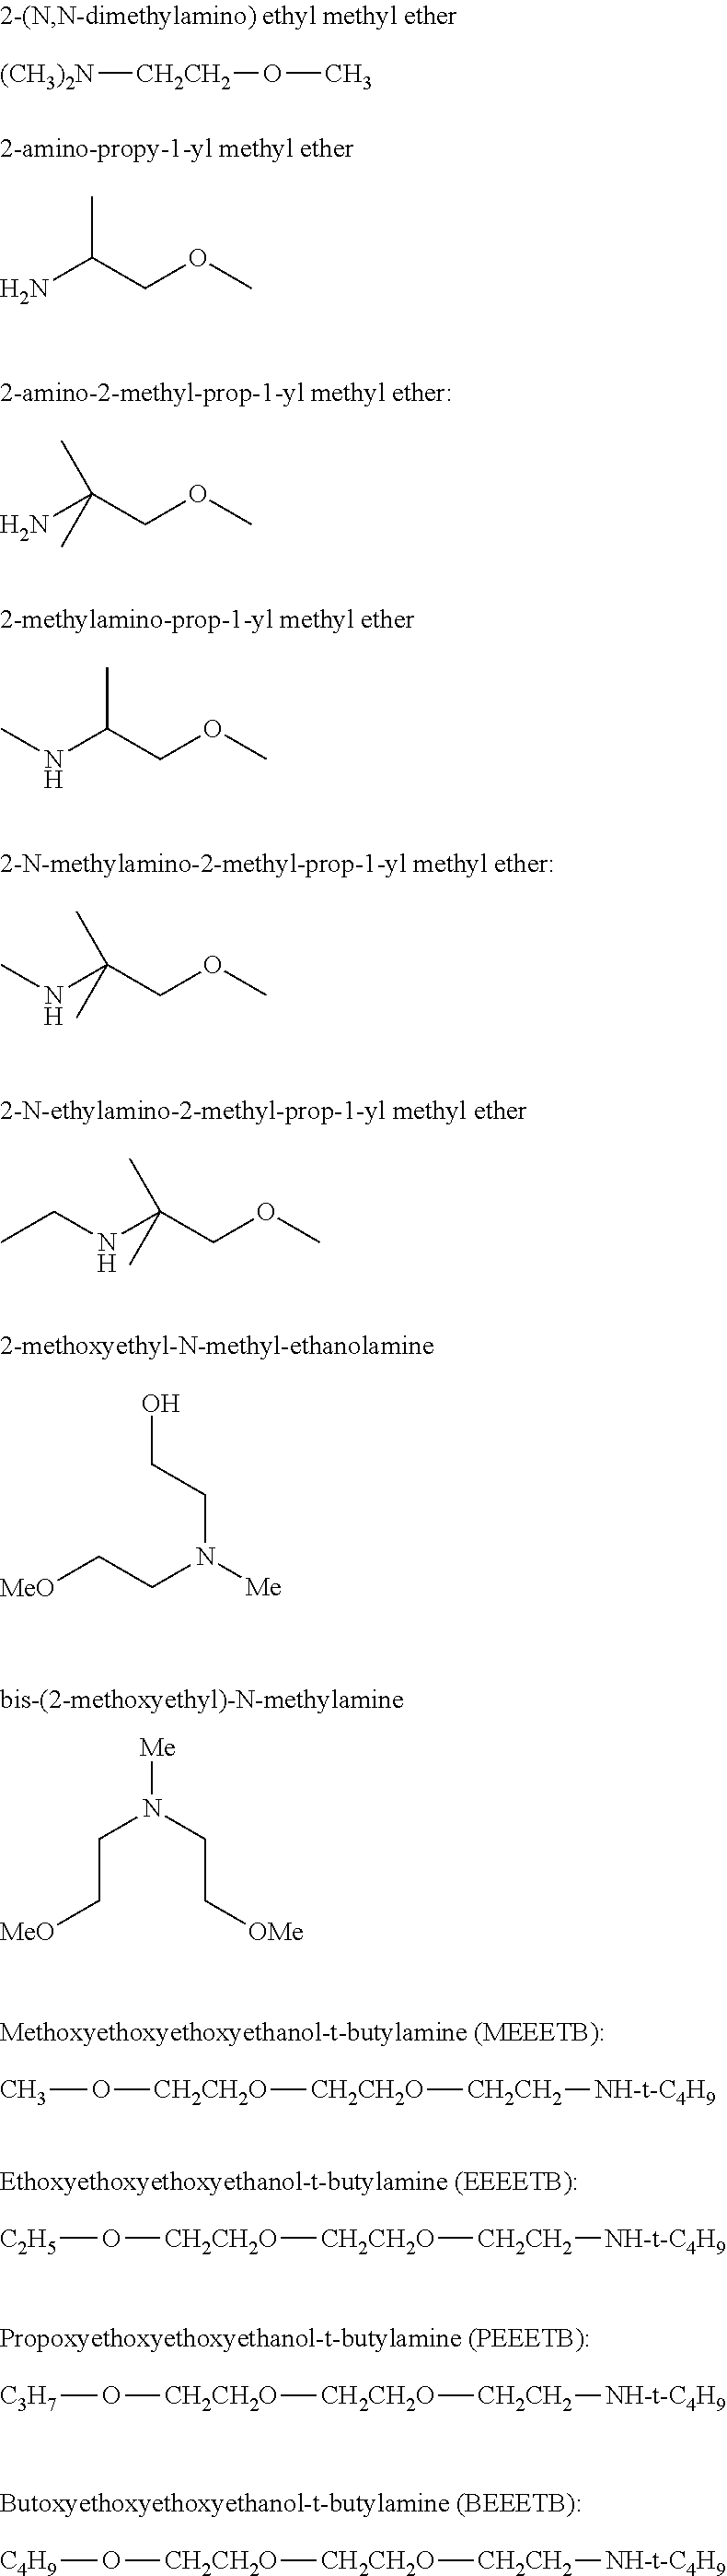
[(CH3)2N][CH2CH2]OC.NC(COC)C.NC(COC)(C)C.N(C(COC)C)C.N(C(COC)(C)C)C.N(C(COC)(C)C)CC.[MeO]CCN([Me])CCO.[Me]N(CC[OMe])CC[MeO].[C2H5]O[CH2CH2O][CH2CH2O][CH2CH2][NH-t-C4H9].[C3H7]O[CH2CH2O][CH2CH2O][CH2CH2][NH-t-C4H9].[C4H9]O[CH2CH2O][CH2CH2O][CH2CH2][NH-t-C4H9].CO[CH2CH2O][CH2CH2O][CH2CH2][NH-t-C4H9]
